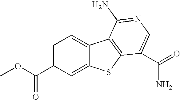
C12=CC=C(C(OC)=O)C=C1SC1=C2C(N)=NC=C1C(=O)N
